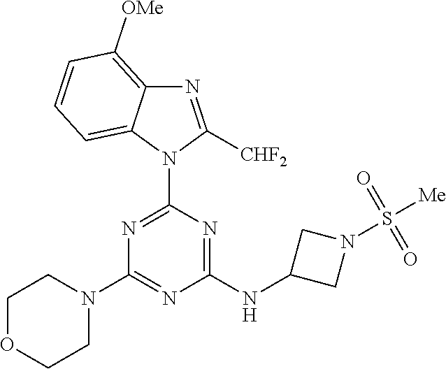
N1=C(N2C([CHF2])=NC3=C([OMe])C=CC=C23)N=C(NC2CN(S([Me])(=O)=O)C2)N=C1N1CCOCC1
